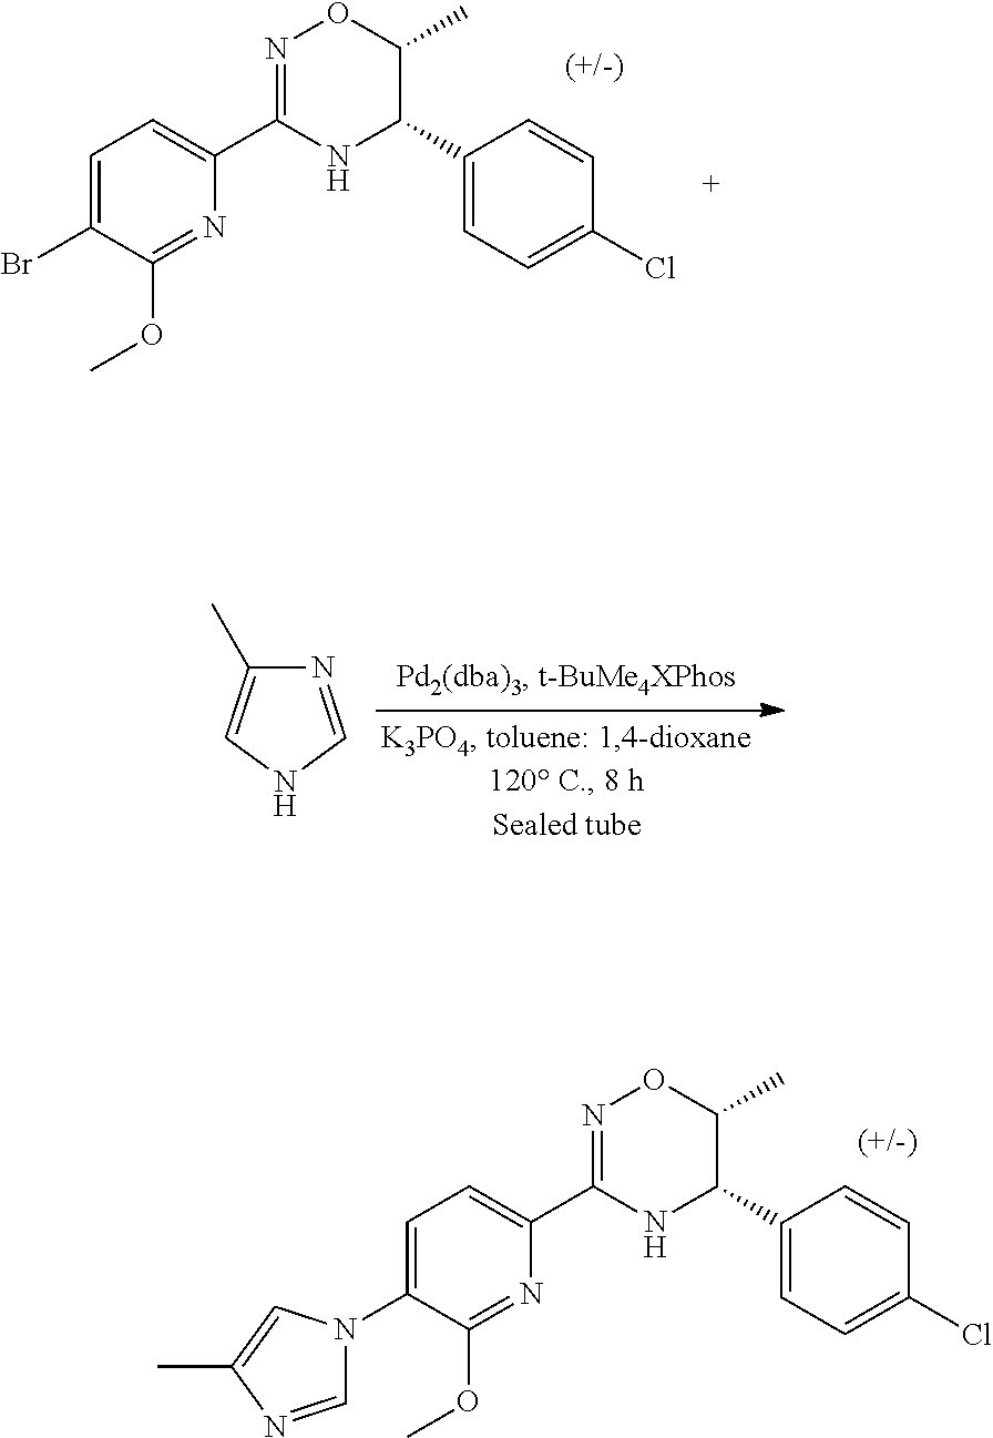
N1=C(OC)C(Br)=CC=C1C1=NOC(C)C(C2=CC=C(Cl)C=C2)N1.N1=CNC=C1C.N1=C(OC)C(N2C=NC(C)=C2)=CC=C1C1=NOC(C)C(C2=CC=C(Cl)C=C2)N1
